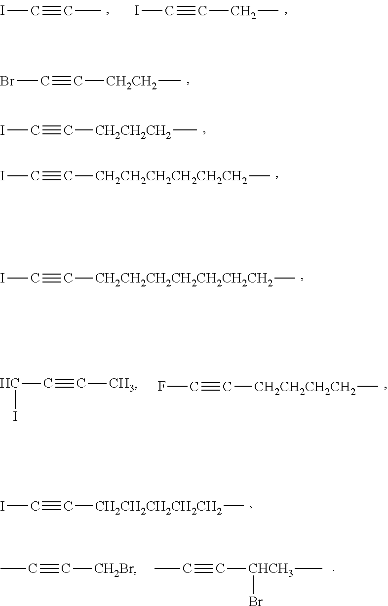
IC#C[CH2CH2CH2CH2CH2]C.IC#CC.IC#CCC.BrC#C[CH2CH2]C.IC#C[CH2CH2CH2]C.IC#C[CH2CH2CH2CH2CH2CH2]C.IC#C[CH2CH2CH2CH2CH2CH2CH2]C.FC#C[CH2CH2CH2CH2]C.C(C#CC)I.CC#C[CH2Br].CC#C[CHCH3](C)Br
